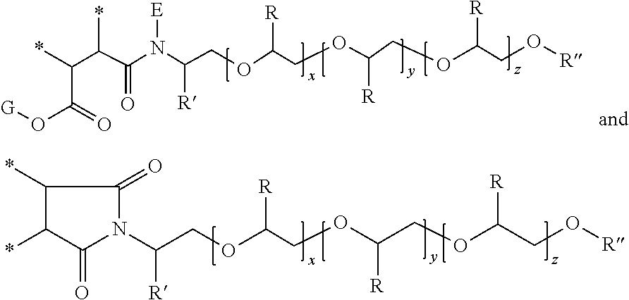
N1(C(COC(COC(COC(CO[R])[R])[R])[R])[R])C(=O)C(*)C(*)C1=O.C(C(C(N(C(COC(COC(COC(CO[R])[R])[R])[R])[R])[E])=O)*)(*)C(=O)O[G]
